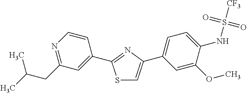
S1C=C(C2=CC=C(NS([CF3])(=O)=O)C(OC)=C2)N=C1C1=CC(CC(C)C)=NC=C1
